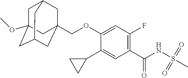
C1(C2CC2)=CC(C(NS(C)(=O)=O)=O)=C(F)C=C1OCC12CC3CC(OC)(CC(C1)C3)C2
